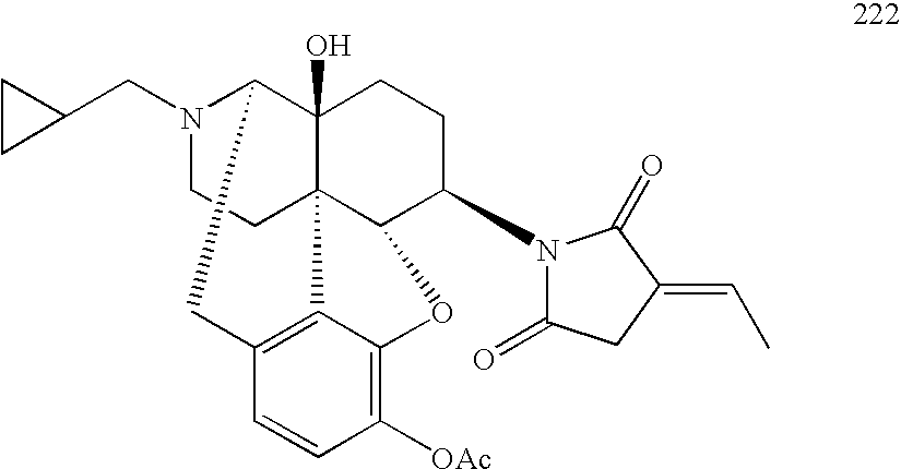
N1(CC2CC2)CCC23C4(O)C1CC1=C2C(=C([OAc])C=C1)OC3C(N1C(=O)CC(=CC)C1=O)CC4
